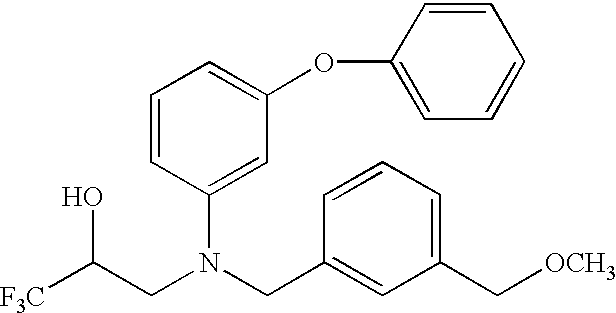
C(CN(CC1=CC(C[OCH3])=CC=C1)C1=CC(OC2=CC=CC=C2)=CC=C1)([F3C])O
